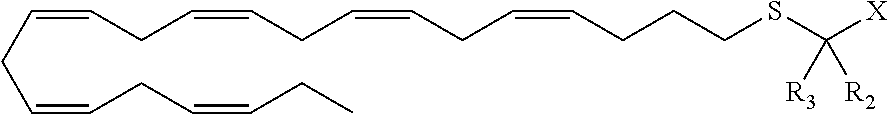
C(=CCC=CCC=CCCCSC([X])([R2])[R3])CC=CCC=CCC=CCC
